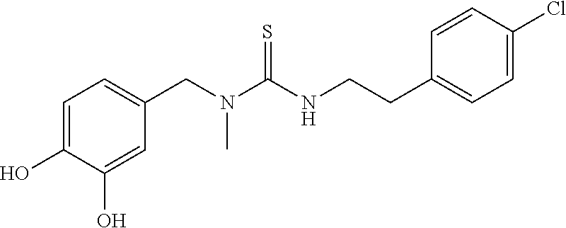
C1=C(O)C(O)=CC(CN(C(NCCC2=CC=C(Cl)C=C2)=S)C)=C1
